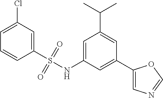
C1=C(Cl)C=C(S(NC2=CC(C(C)C)=CC(C3=CN=CO3)=C2)(=O)=O)C=C1
